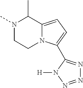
N1(C)CCN2C(=CC=C2C2=NN=NN2[H])C1C
